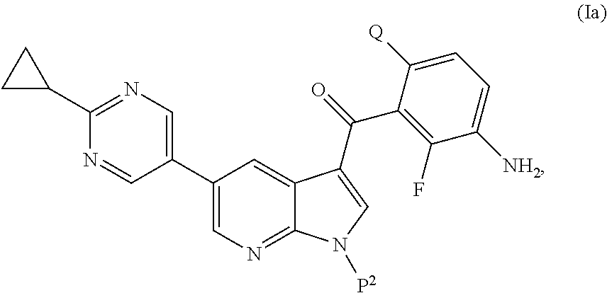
C1([NH2])=CC=C([Q])C(C(=O)C2=CN([P2])C3=NC=C(C4=CN=C(C5CC5)N=C4)C=C32)=C1F
